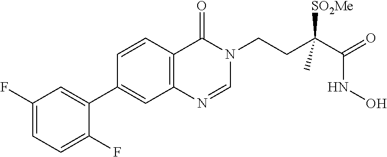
C1(F)=CC=C(F)C(C2=CC3=C(C=C2)C(=O)N(CCC(C(=O)NO)([SO2Me])C)C=N3)=C1
